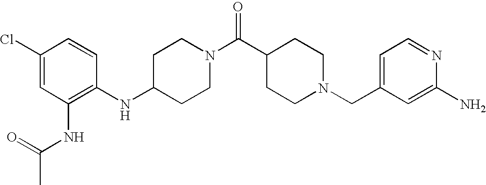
C1(NC2=C(NC(C)=O)C=C(Cl)C=C2)CCN(C(C2CCN(CC3=CC=NC(N)=C3)CC2)=O)CC1
